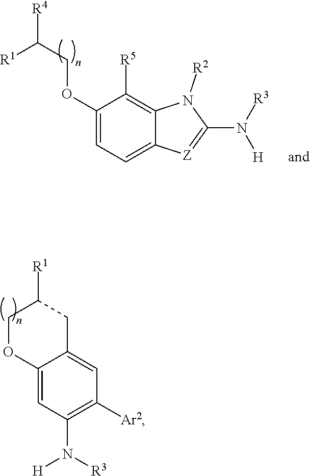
C1=C2OCC([R1])CC2=CC([Ar2])=C1N([H])[R3].C1(N([R3])[H])=[Z]C2=CC=C(OCC([R1])[R4])C([R5])=C2N1[R2]
